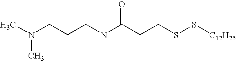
CN(CCCNC(CCSS[C12H25])=O)C
